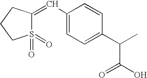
C1(C=C2S(=O)(=O)CCC2)=CC=C(C(C(O)=O)C)C=C1
